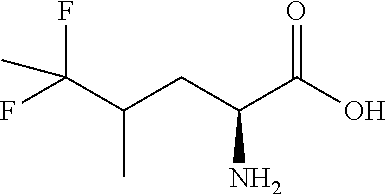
FC(C(CC(C(O)=O)N)C)(F)C
